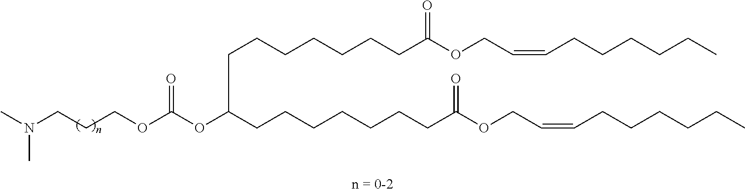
CN(CCCOC(OC(CCCCCCCC(OCC=CCCCCCC)=O)CCCCCCCC(OCC=CCCCCCC)=O)=O)C
